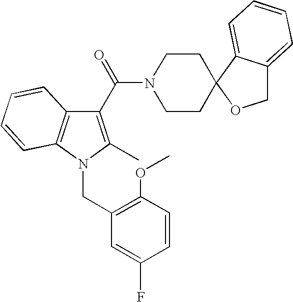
C1(C(=O)N2CCC3(CC2)C2=CC=CC=C2CO3)=C(C)N(CC2=C(OC)C=CC(F)=C2)C2=C1C=CC=C2
